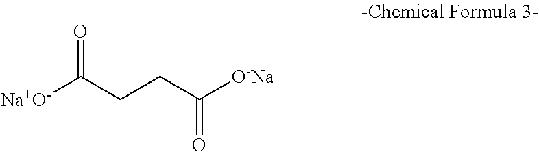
[Na+O-]C(CCC([O-Na+])=O)=O
